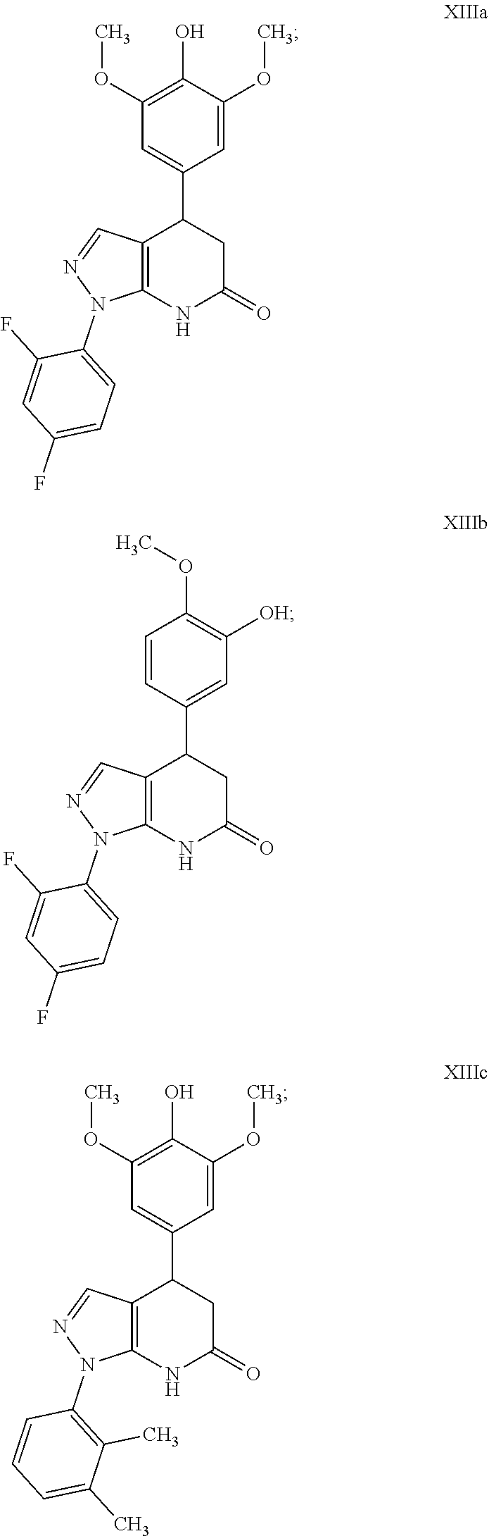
C1=C(C2C3=C(NC(=O)C2)N(C2=CC=C(F)C=C2F)N=C3)C=C(OC)C(O)=C1OC.C1=CC(OC)=C([OH])C=C1C1C2=C(NC(=O)C1)N(C1=CC=C(F)C=C1F)N=C2.C1=C(C2C3=C(NC(=O)C2)N(C2=C(C)C(C)=CC=C2)N=C3)C=C(OC)C(O)=C1OC
